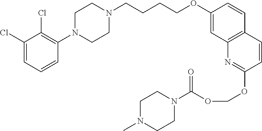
C1(Cl)=CC=CC(N2CCN(CCCCOC3=CC4=C(C=C3)C=CC(OCOC(=O)N3CCN(C)CC3)=N4)CC2)=C1Cl
